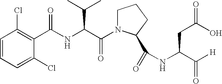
C1(Cl)=CC=CC(Cl)=C1C(NC(C(N1CCCC1C(=O)NC(CC(O)=O)C([H])=O)=O)C(C)C)=O
